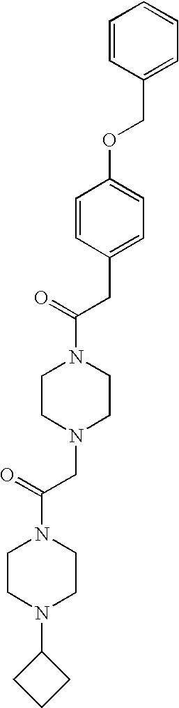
C(C(=O)N1CCN(CC(N2CCN(C3CCC3)CC2)=O)CC1)C1=CC=C(OCC2=CC=CC=C2)C=C1
